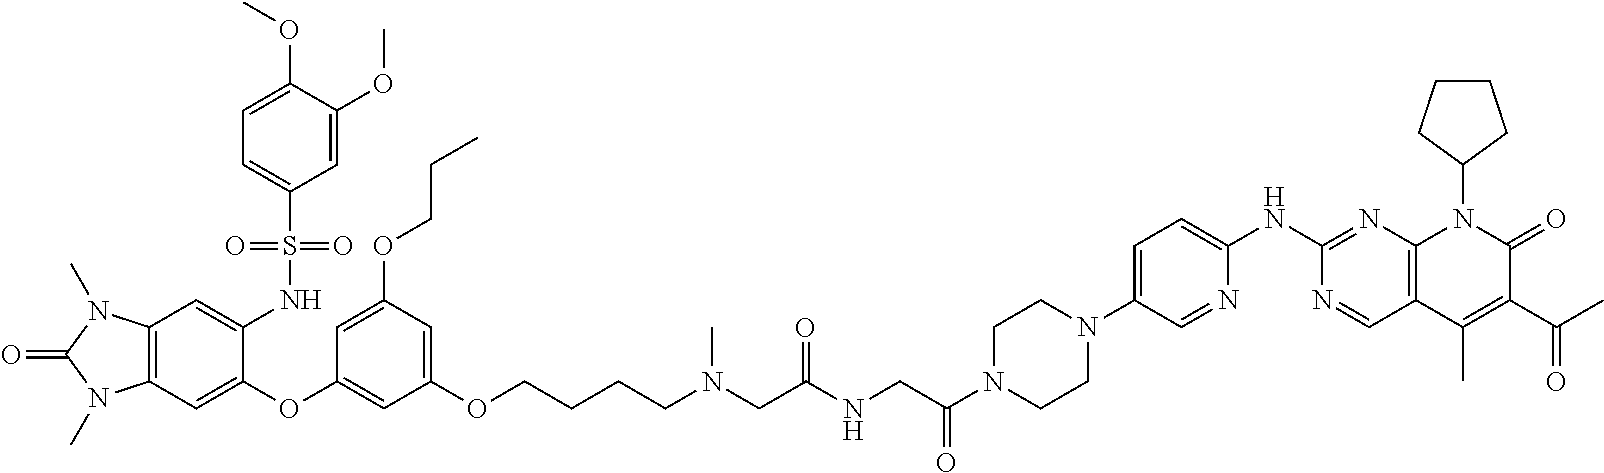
C12=C(C=C(OC3=CC(OCCCCN(C)CC([N H]CC(N4CCN(C5=CC=C(NC6=NC7=C(C=N6)C(C)=C(C(C)=O)C(=O)N7C6CCCC6)N=C5)CC4)=O)=O)=CC(OCCC)=C3)C(NS(C3=CC=C(OC)C(OC)=C3)(=O)=O)=C1)N(C)C(=O)N2C
